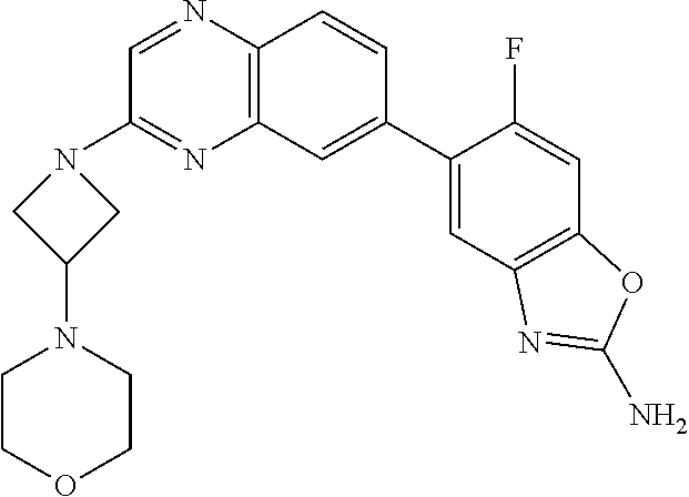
C12=C(C=CC(C3=CC4=C(C=C3F)OC(N)=N4)=C1)N=CC(N1CC(N3CCOCC3)C1)=N2
